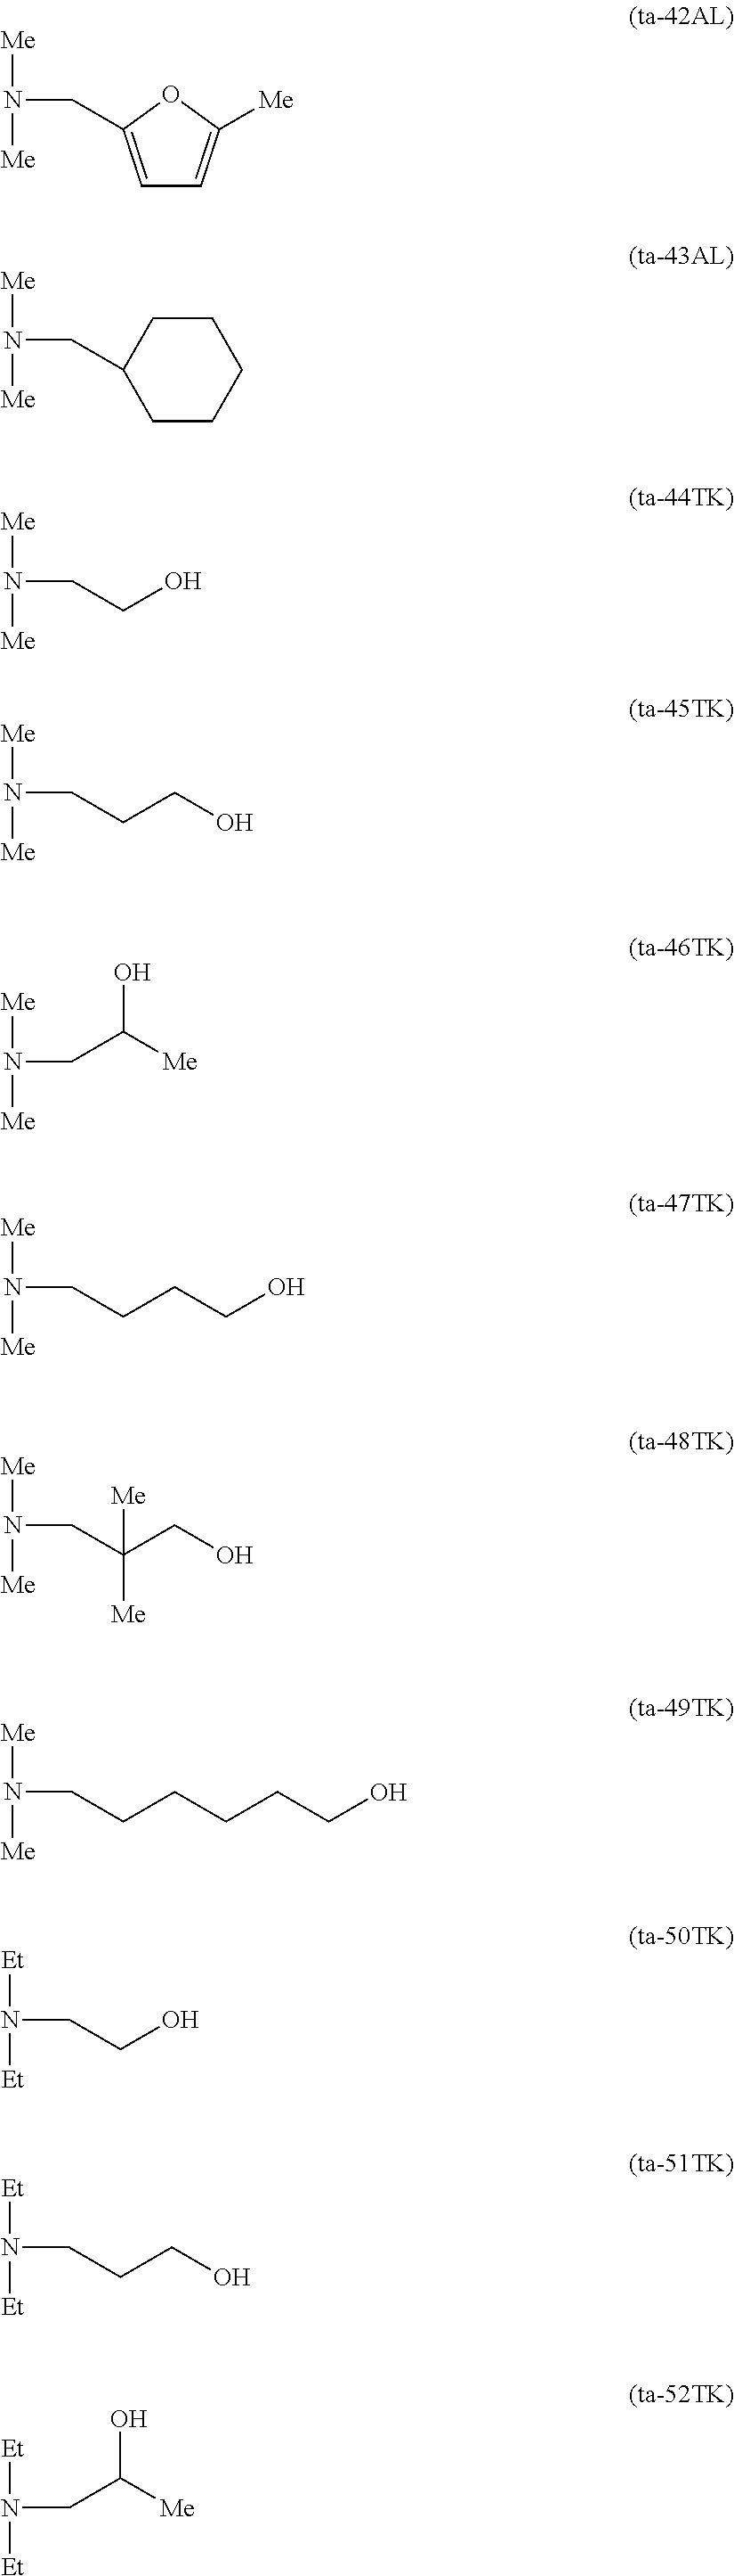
C1=C(CN([Me])[Me])OC([Me])=C1.C1CCCCC1CN([Me])[Me].[Me]N(CCO)[Me].[Me]N(CCCO)[Me].[Me]N(CC([Me])O)[Me].[Me]N(CCCCO)[Me].[Me]N(CC(CO)([Me])[Me])[Me].[Me]N(CCCCCCO)[Me].[Et]N(CCO)[Et].[Et]N(CCCO)[Et].[Et]N(CC([Me])O)[Et]
